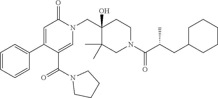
C1=CC=CC(C2=CC(=O)N(CC3(O)C(C)(C)CN(C(C(CC4CCCCC4)C)=O)CC3)C=C2C(=O)N2CCCC2)=C1
